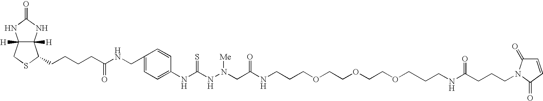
C12([H])C([H])(NC(=O)N1)C(CCCCC(NCC1=CC=C(NC(NN(CC(NCCCOCCOCCOCCCNC(=O)CCCN3C(=O)C=CC3=O)=O)[Me])=S)C=C1)=O)SC2
